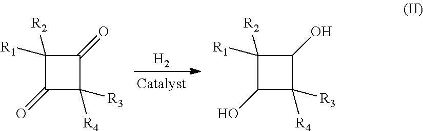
[H2].C1([R1])([R2])C(=O)C([R3])([R4])C1=O.C1([R1])([R2])C(O)C([R3])([R4])C1O
